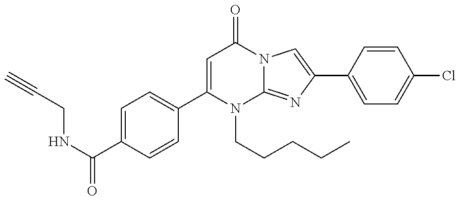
C(CNC(=O)C1=CC=C(C2=CC(=O)N3C(=NC(C4=CC=C(Cl)C=C4)=C3)N2CCCCC)C=C1)#C
